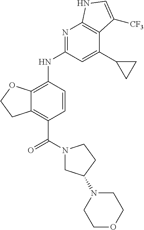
C12=C(C(N3CC(N4CCOCC4)CC3)=O)C=CC(NC3=NC4=C(C(C5CC5)=C3)C([CF3])=CN4)=C1OCC2
